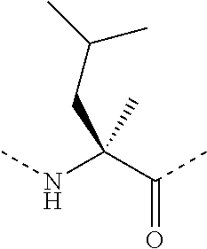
C(C(NC)(C(C)=O)C)C(C)C
